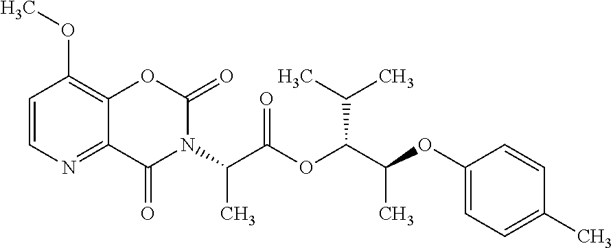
C1=CN=C2C(=C1OC)OC(=O)N(C(C(OC(C(OC1=CC=C(C)C=C1)C)C(C)C)=O)C)C2=O
